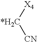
[*H2C]([X4])[CN]
